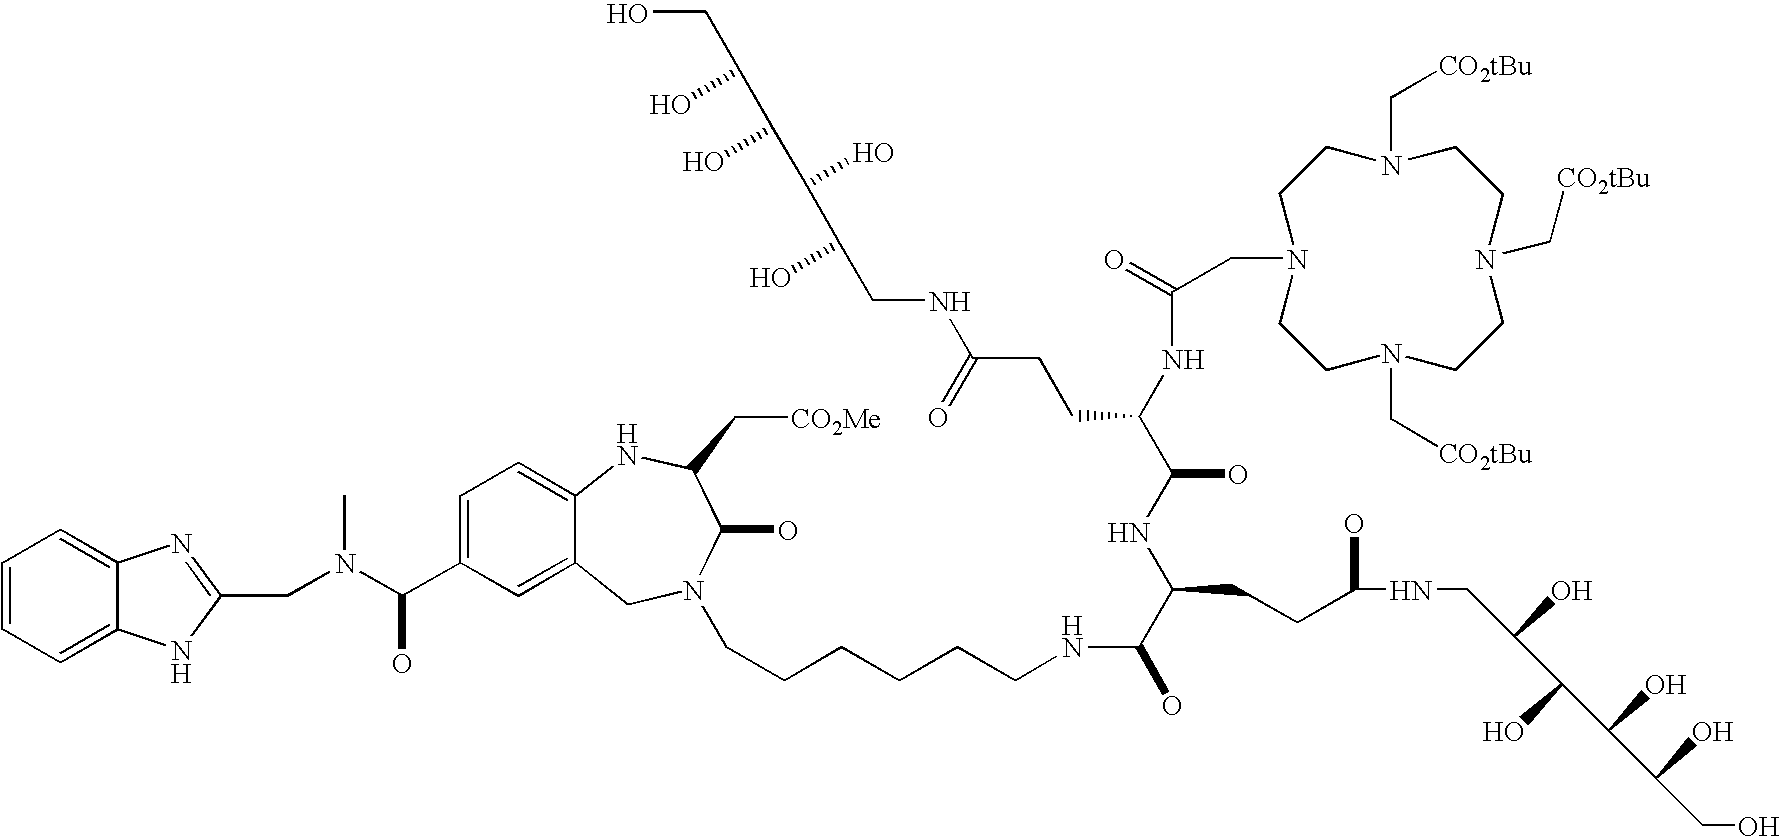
C1=CC=C2C(=C1)N=C(CN(C(C1=CC=C3C(=C1)CN(CCCCCCNC(C(NC(C(NC(=O)CN1CCN(C[CO2tBu])CCN(C[CO2tBu])CCN(C[CO2tBu])CC1)CCC(=O)NCC(O)C(O)C(O)C(O)CO)O)CCC(O)NCC(O)C(O)C(O)C(O)CO)O)C(O)C(C[CO2Me])N3)O)C)N2
